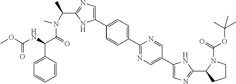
C1(C2=CC=C(C3=NC=C(C4=CN=C(C5CCCN5C(=O)OC(C)(C)C)N4)C=N3)C=C2)=CN=C(C(C)N(C)C(=O)C(NC(OC)=O)C2=CC=CC=C2)N1
